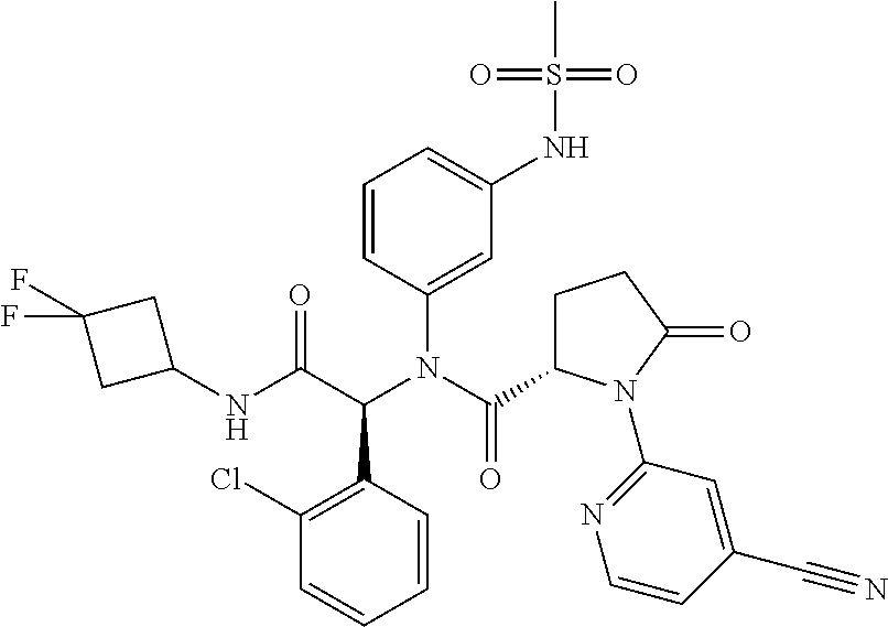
C1(Cl)=C(C(C(NC2CC(F)(F)C2)=O)N(C(C2CCC(=O)N2C2=NC=CC(C#N)=C2)=O)C2=CC(NS(C)(=O)=O)=CC=C2)C=CC=C1
